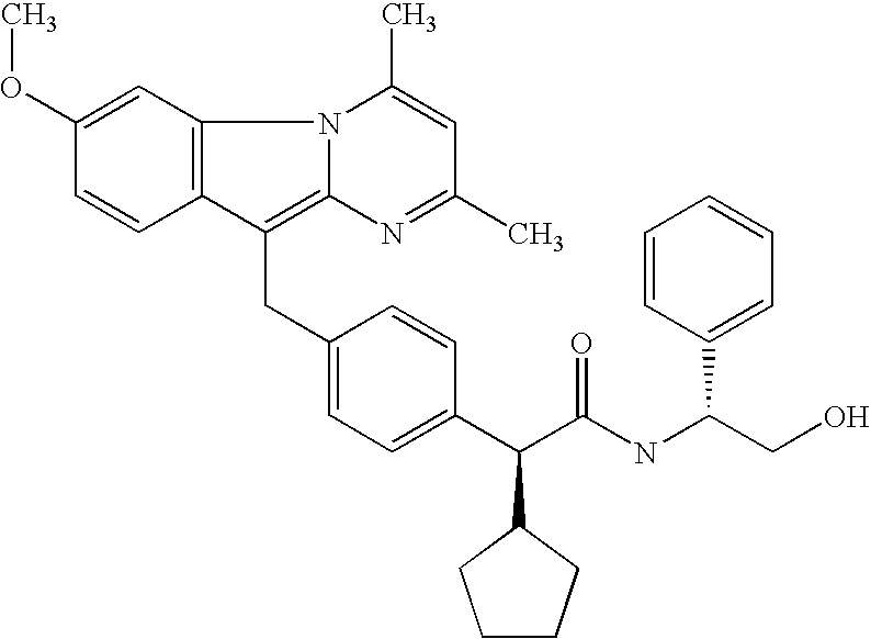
C1(CC2=CC=C(C(C(NC(CO)C3=CC=CC=C3)=O)C3CCCC3)C=C2)=C2N(C3=C1C=CC(OC)=C3)C(C)=CC(C)=N2
